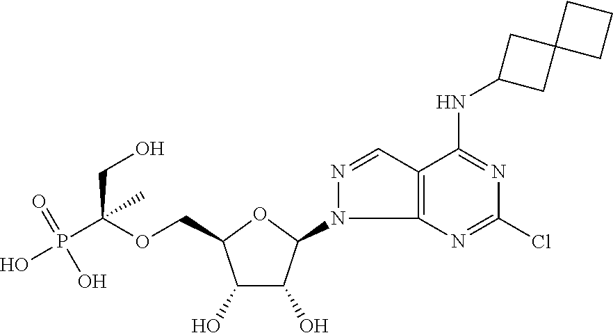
C(OCC1C(O)C(O)C(N2C3=C(C=N2)C(NC2CC4(C2)CCC4)=NC(Cl)=N3)O1)(P(O)(=O)O)(CO)C
